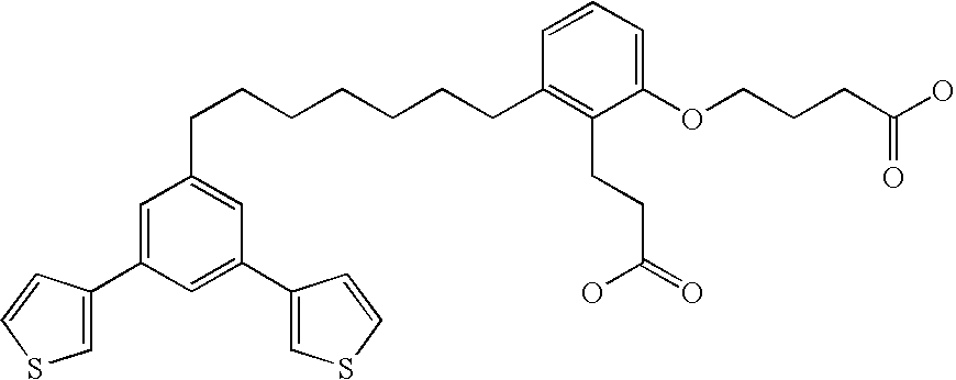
C1=C(C2=CSC=C2)C=C(C2=CSC=C2)C=C1CCCCCCCC1=C(CCC(=O)O)C(OCCCC(O)=O)=CC=C1
